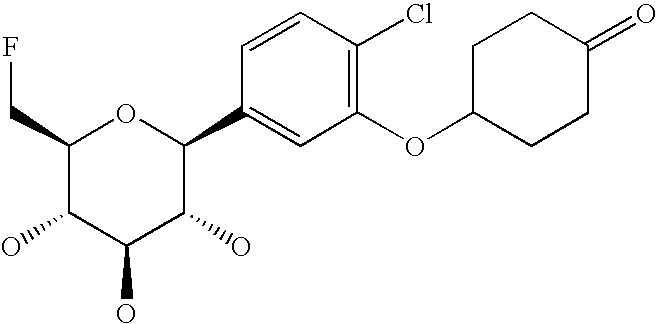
C1(CF)C(O)C(O)C(O)C(C2=CC(OC3CCC(=O)CC3)=C(Cl)C=C2)O1
